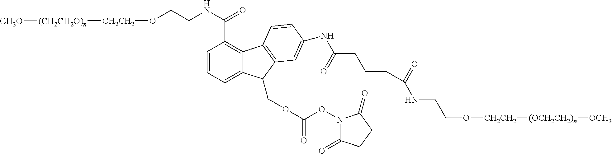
C1=CC=C2C(COC(=O)ON3C(=O)CCC3=O)C3=C(C=CC(NC(CCCC(NCCO[CH2CH2][(OCH2CH2)n][OCH3])=O)=O)=C3)C2=C1C(NCCO[CH2CH2][(CH2CH2O)n][CH3O])=O
